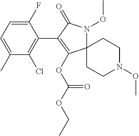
C12(N(OC)C(=O)C(C3=C(Cl)C(C)=CC=C3F)=C1OC(OCC)=O)CCN(OC)CC2
